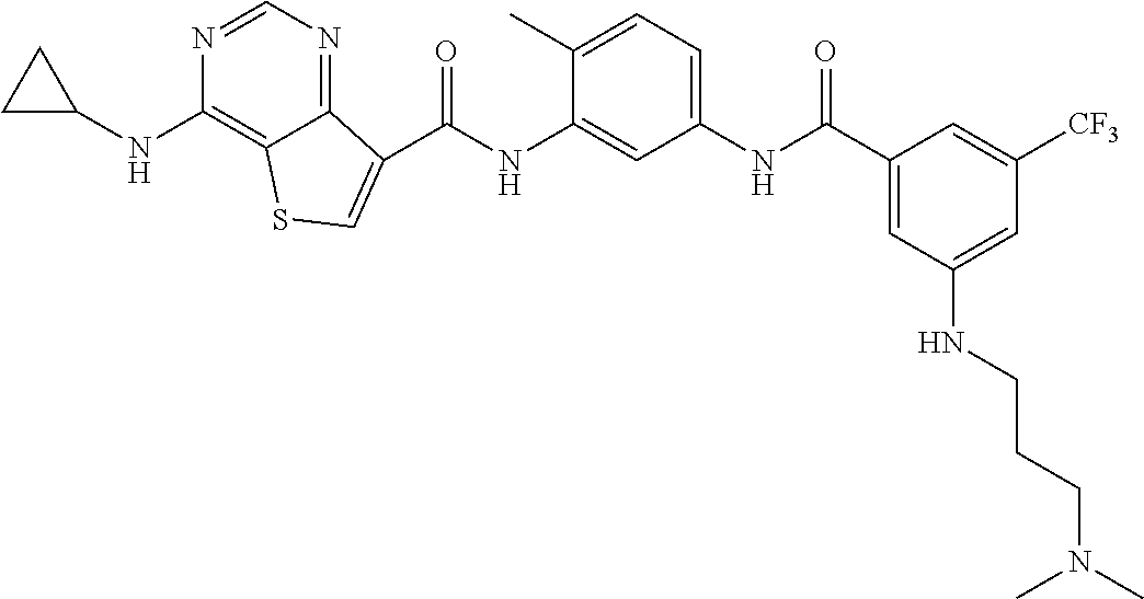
C1=NC(NC2CC2)=C2C(=N1)C(C(NC1=CC(NC(C3=CC(NCCCN(C)C)=CC([CF3])=C3)=O)=CC=C1C)=O)=CS2
